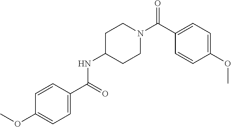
C1(C(N2CCC(NC(C3=CC=C(OC)C=C3)=O)CC2)=O)=CC=C(OC)C=C1
